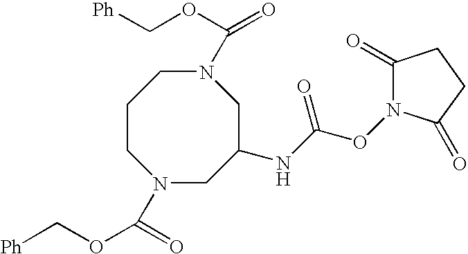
N(C(ON1C(=O)CCC1=O)=O)C1CN(C(=O)OC[Ph])CCCN(C(OC[Ph])=O)C1
